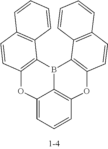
B12C3=C(C=CC4=C3C=CC=C4)OC3=C1C(=CC=C3)OC1=C2C2=C(C=C1)C=CC=C2
